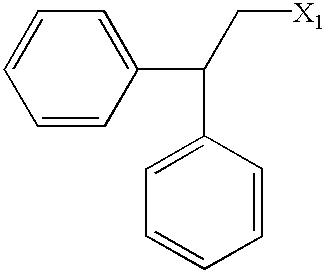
C1=CC(C(C[X1])C2=CC=CC=C2)=CC=C1
